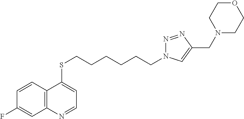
C12=C(C=CC(F)=C1)C(SCCCCCCN1N=NC(CN3CCOCC3)=C1)=CC=N2
